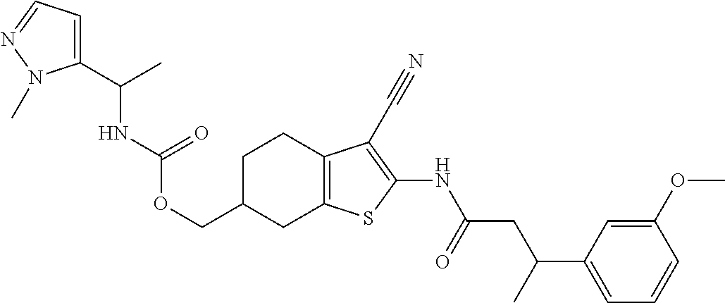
C(C1CC2=C(CC1)C(C#N)=C(NC(CC(C1=CC=CC(OC)=C1)C)=O)S2)OC(=O)NC(C1=CC=NN1C)C
